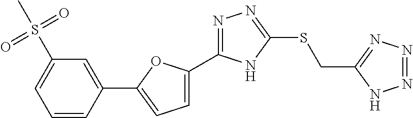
C1=C(C2=NN=C(SCC3=NN=NN3)N2)OC(C2=CC(S(C)(=O)=O)=CC=C2)=C1
